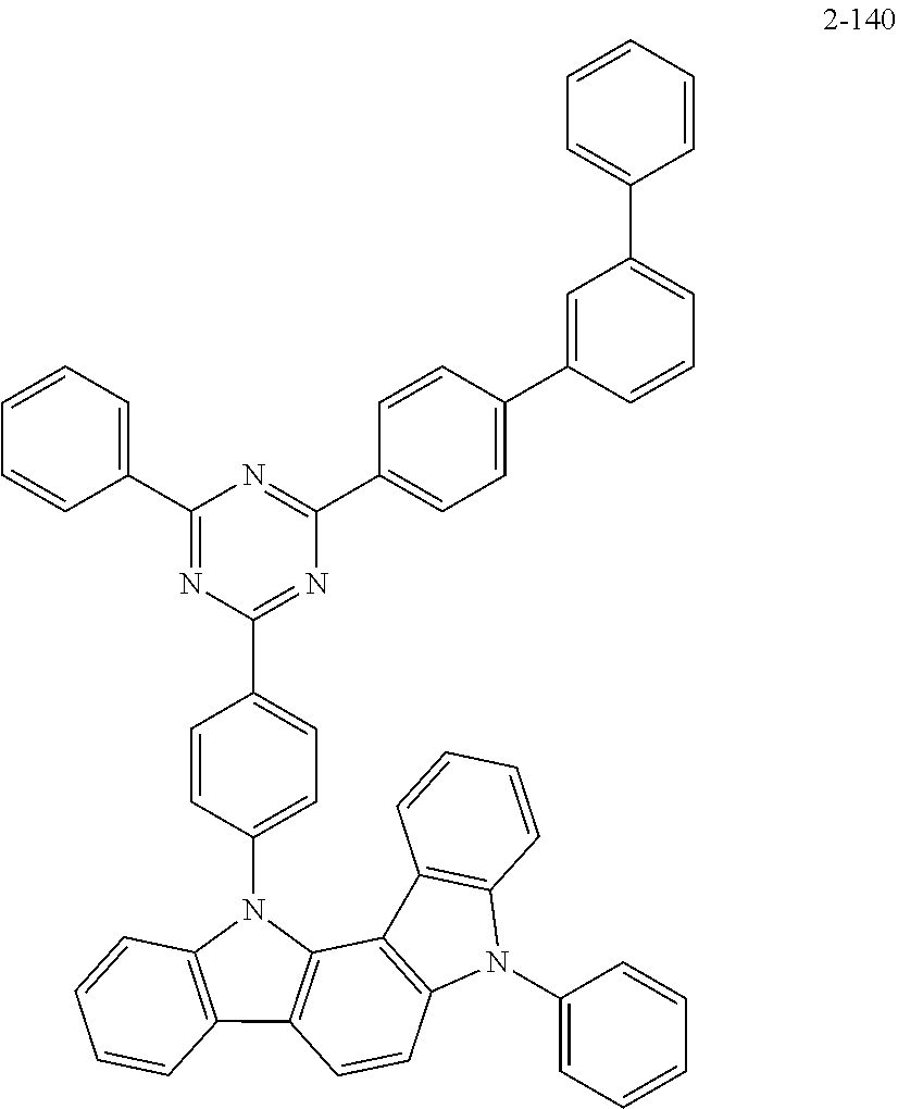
C12=C(C3=C(C=C1)N(C1=CC=CC=C1)C1=C3C=CC=C1)N(C1=CC=C(C3=NC(C4=CC=C(C5=CC(C6=CC=CC=C6)=CC=C5)C=C4)=NC(C4=CC=CC=C4)=N3)C=C1)C1=C2C=CC=C1
